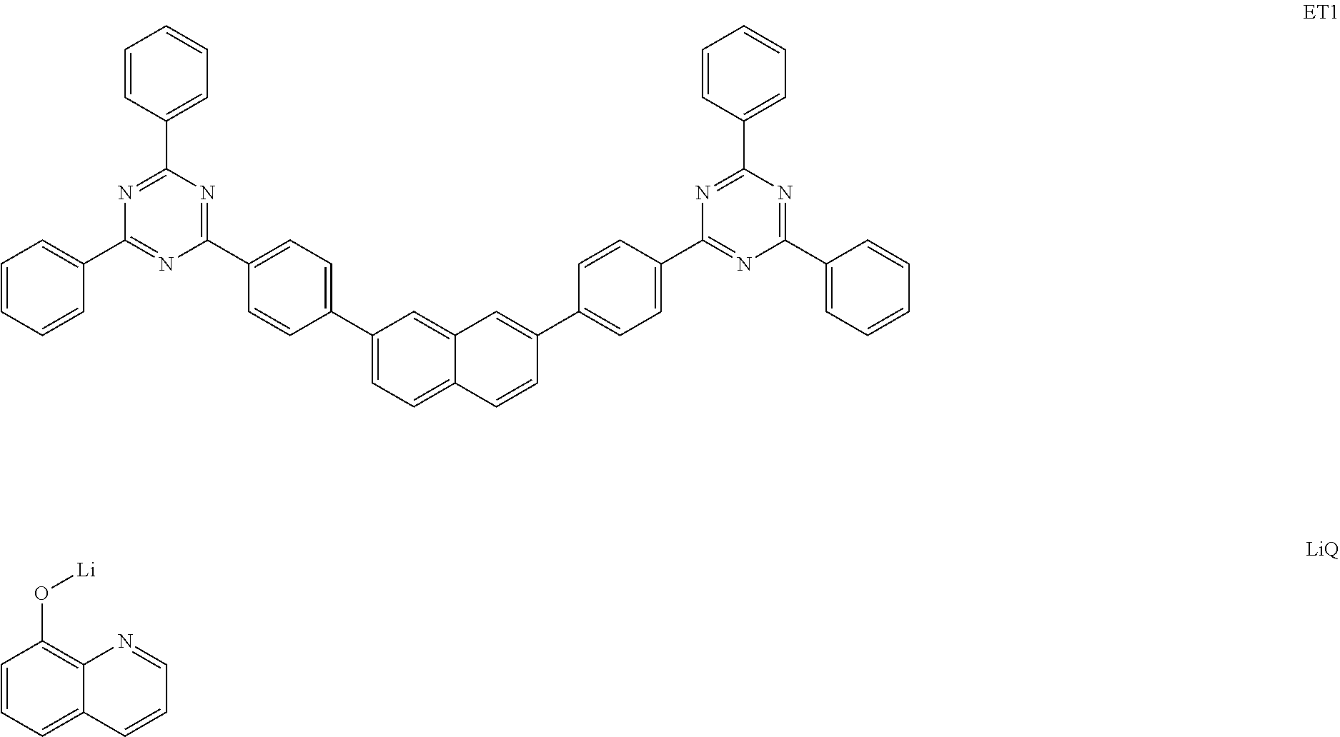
C1(C2=CC=C(C3=NC(C4=CC=CC=C4)=NC(C4=CC=CC=C4)=N3)C=C2)=CC=C2C(=C1)C=C(C1=CC=C(C3=NC(C4=CC=CC=C4)=NC(C4=CC=CC=C4)=N3)C=C1)C=C2.C1=CC=C2C(=C1O[Li])N=CC=C2
